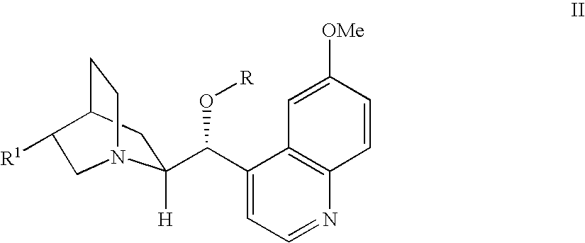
C1([H])(C(C2=CC=NC3=C2C=C([OMe])C=C3)O[R])CC2CCN1CC2[R1]
